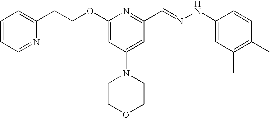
C(COC1=CC(N2CCOCC2)=CC(C=NNC2=CC(C)=C(C)C=C2)=N1)C1=CC=CC=N1
